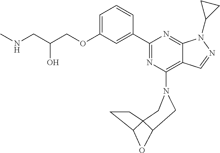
C1=C(OCC(CNC)O)C=C(C2=NC(N3CC45CCC4OC5C3)=C3C(=N2)N(C2CC2)N=C3)C=C1
